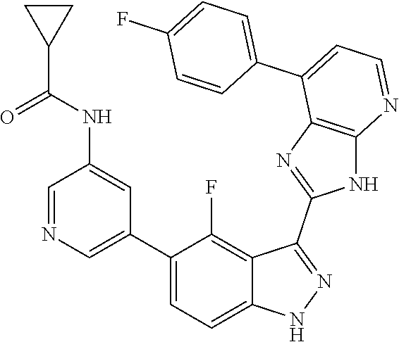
C1=NC=C(C2=CC=C3C(=C2F)C(C2=NC4=C(N2)N=CC=C4C2=CC=C(F)C=C2)=NN3)C=C1NC(C1CC1)=O
